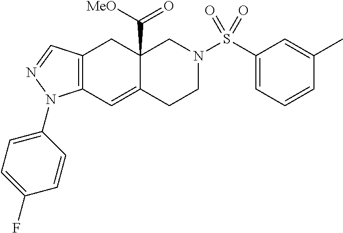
C12(C([MeO])=O)C(=CC3=C(C1)C=NN3C1=CC=C(F)C=C1)CCN(S(C1=CC=CC(C)=C1)(=O)=O)C2
